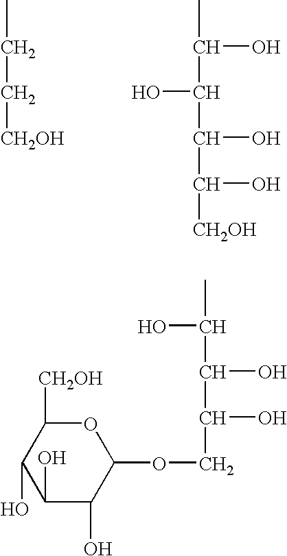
CCC[CH2OH].CC(C(C(C([CH2OH])O)O)O)O.C1(O)C(O)C(OCC(C(O)C(O)C)O)OC([CH2OH])C1O
